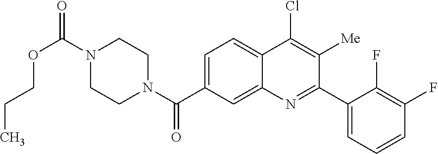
N1(C(OCCC)=O)CCN(C(=O)C2=CC=C3C(=C2)N=C(C2=CC=CC(F)=C2F)C([Me])=C3Cl)CC1
